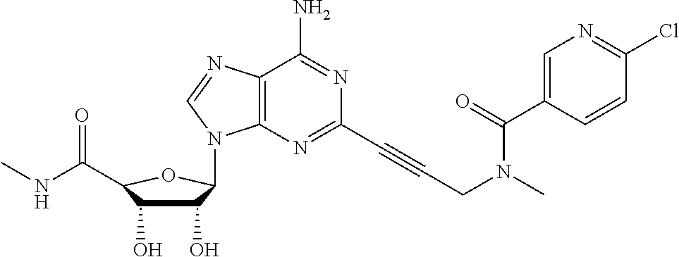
C1(O)C(O)C(C(NC)=O)OC1N1C2=C(C(N)=NC(C#CCN(C(=O)C3=CN=C(Cl)C=C3)C)=N2)N=C1
